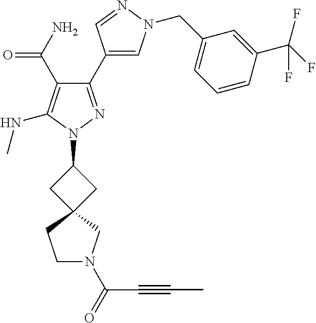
C1(C(=O)N)=C(NC)N(C2CC3(C2)CCN(C(=O)C#CC)C3)N=C1C1=CN(CC2=CC=CC(C(F)(F)F)=C2)N=C1
